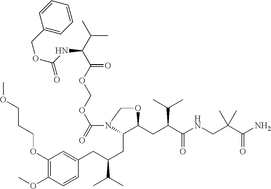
C1(OCCCOC)=C(OC)C=CC(CC(CC2C(CC(C(NCC(C(N)=O)(C)C)=O)C(C)C)OCN2C(=O)OCOC(C(C(C)C)NC(OCC2=CC=CC=C2)=O)=O)C(C)C)=C1
